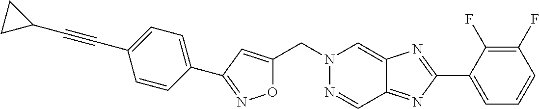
C(N1N=CC2=NC(C3=CC=CC(F)=C3F)=NC2=C1)C1=CC(C2=CC=C(C#CC3CC3)C=C2)=NO1
